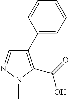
C1(C2=CC=CC=C2)=C(C(O)=O)N(C)N=C1
